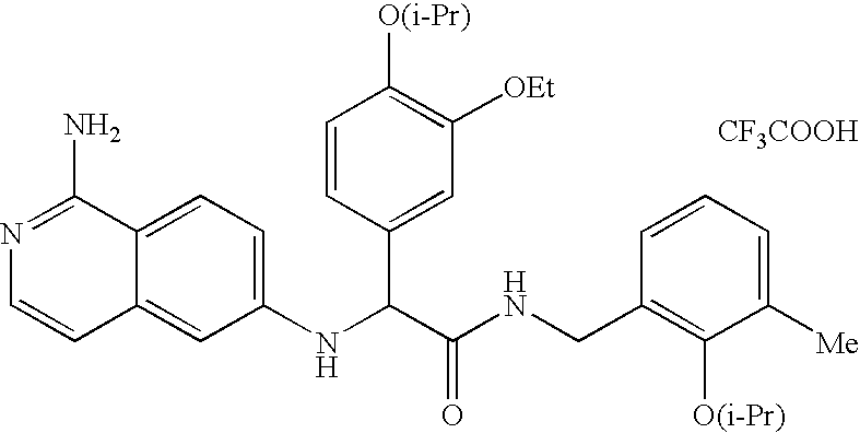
C1(NC(C(NCC2=C([O(i-Pr)])C([Me])=CC=C2)=O)C2=CC([OEt])=C([O(i-Pr)])C=C2)=CC=C2C(=C1)C=CN=C2N.[CF3COOH]
